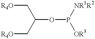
[R4O]CC(C[R4O])OP([NR1R2])[OR3]
